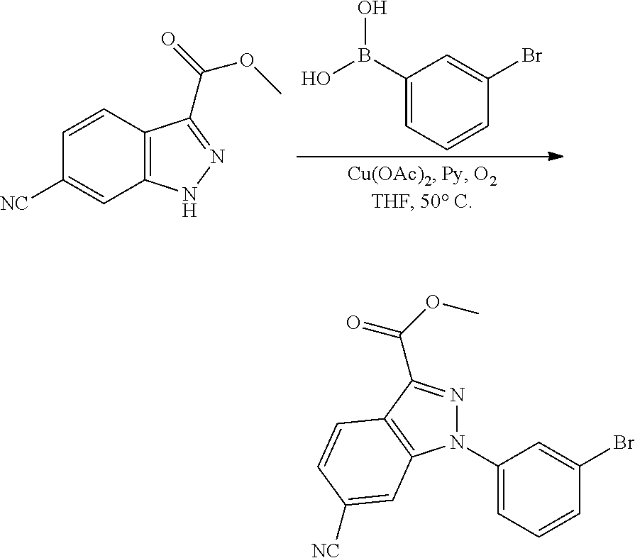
C1=CC2=C(C=C1[NC])NN=C2C(OC)=O.C1(B(O)O)=CC=CC(Br)=C1.N1(C2=CC=CC(Br)=C2)N=C(C(=O)OC)C2=C1C=C([NC])C=C2
